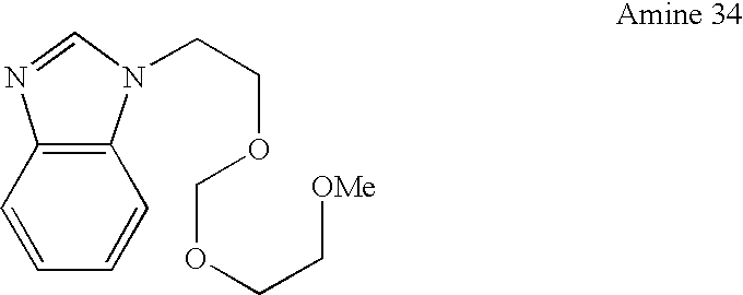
C12=C(C=CC=C1)N=CN2CCOCOCC[OMe]
